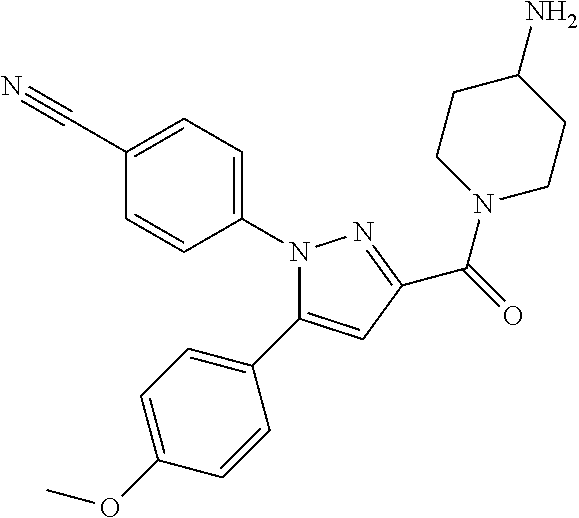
N1(C2=CC=C(C#N)C=C2)C(C2=CC=C(OC)C=C2)=CC(C(=O)N2CCC(N)CC2)=N1
